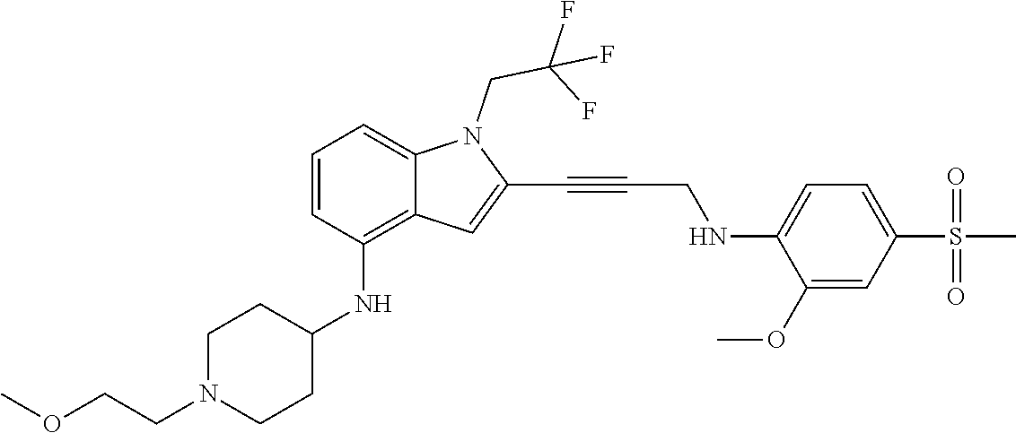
C(C#CC1=CC2=C(NC3CCN(CCOC)CC3)C=CC=C2N1CC(F)(F)F)NC1=CC=C(S(C)(=O)=O)C=C1OC
